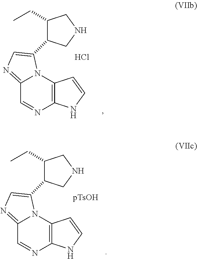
C12=NC=C(C3C(CC)CNC3)N1C1=C(N=C2)NC=C1.Cl.C12=NC=C(C3C(CC)CNC3)N1C1=C(N=C2)NC=C1.[pTsOH]
